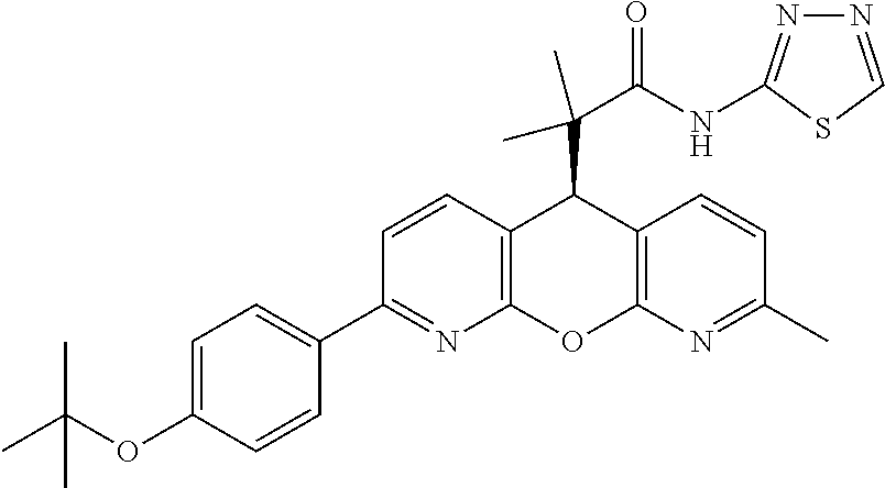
C(OC1=CC=C(C2=NC3=C(C=C2)C(C(C(NC2=NN=CS2)=O)(C)C)C2=C(O3)N=C(C)C=C2)C=C1)(C)(C)C
